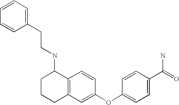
C12=C(C=CC(OC3=CC=C(C(=O)N)C=C3)=C1)C(NCCC1=CC=CC=C1)CCC2
